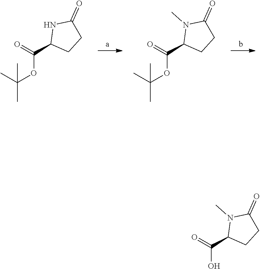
C(OC(C)(C)C)(=O)C1CCC(=O)N1.C(OC(C)(C)C)(=O)C1CCC(=O)N1C.C(O)(=O)C1CCC(=O)N1C
